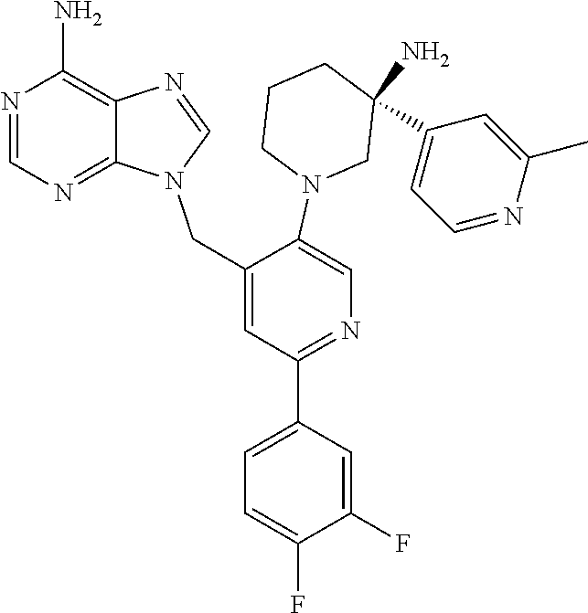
N1(CC2=CC(C3=CC=C(F)C(F)=C3)=NC=C2N2CC(N)(C3=CC=NC(C)=C3)CCC2)C=NC2=C(N)N=CN=C12
